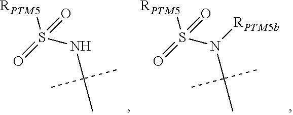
[RPTM5]S(N(C(C)(C)C)[RPTM5b])(=O)=O.[RPTM5]S(NC(C)(C)C)(=O)=O
